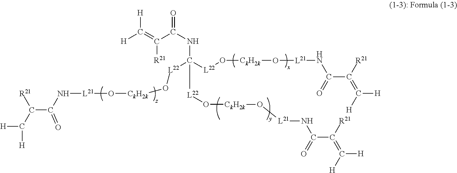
[H]C(=C(C(NC([L22]O[CkH2k]O[L21]NC(C([R21])=C([H])[H])=O)([L22]O[CkH2k]O[L21]NC(C(C([H])[H])[R21])=O)[L22]O[CkH2k]O[L21]NC(C([R21])=C([H])[H])=O)=O)[R21])[H]
